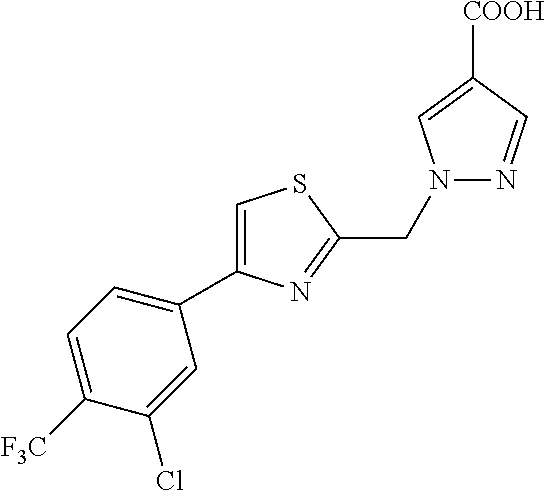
N1(CC2=NC(C3=CC=C([F3C])C(Cl)=C3)=CS2)N=CC([COOH])=C1
